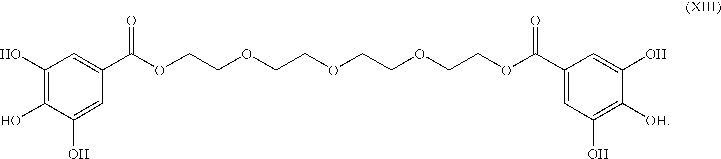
C1(O)=C(O)C(O)=CC(C(OCCOCCOCCOCCOC(C2=CC(O)=C([OH])C(O)=C2)=O)=O)=C1
